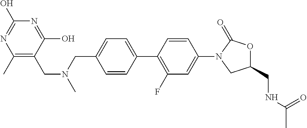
C(C1=CC=C(C2=C(F)C=C(N3CC(CNC(C)=O)OC3=O)C=C2)C=C1)N(C)CC1=C(C)N=C(O)N=C1O
